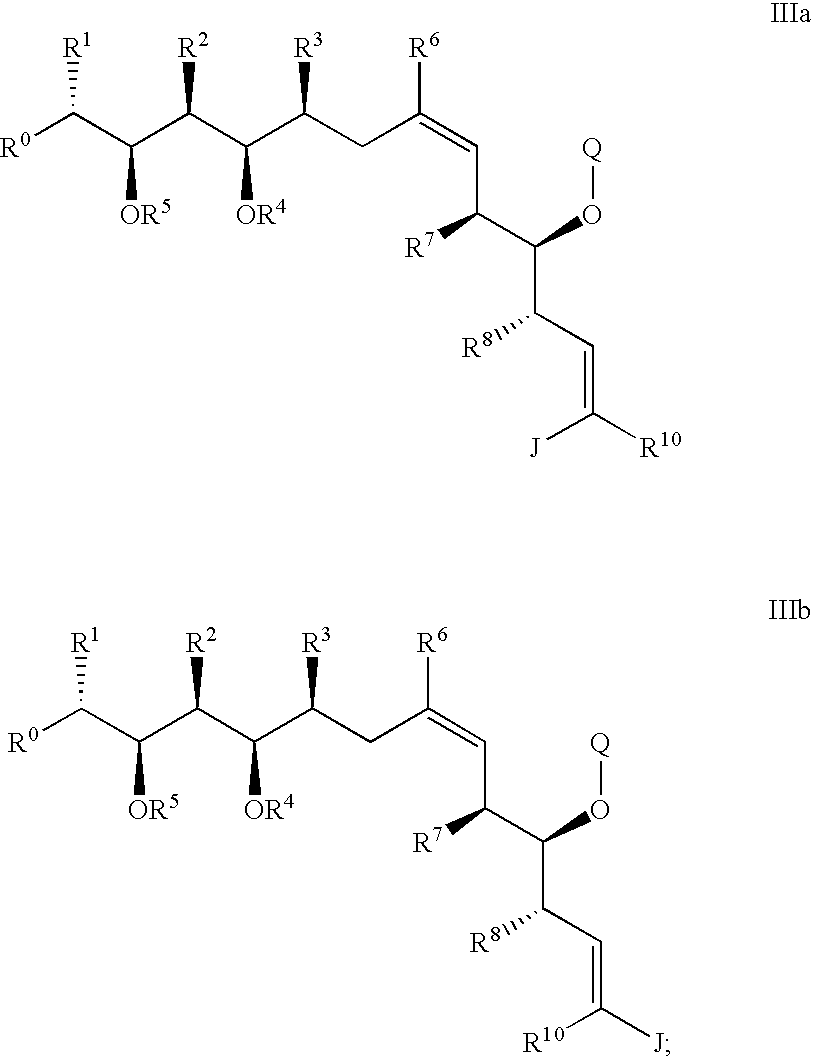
[R0]C(C(C(C(C(CC(=CC([R7])C(C([R8])C=C([J])[R10])O[Q])[R6])[R3])[OR4])[R2])[OR5])[R1].[R0]C(C(C(C(C(CC(=CC([R7])C(C([R8])C=C([R10])[J])O[Q])[R6])[R3])[OR4])[R2])[OR5])[R1]
